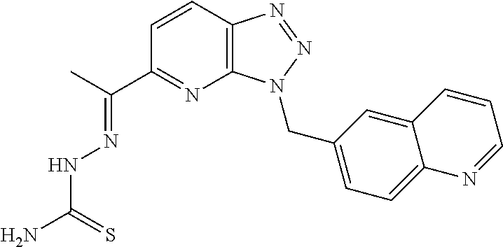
C(C)(C1=NC2=C(C=C1)N=NN2CC1=CC=C2C(=C1)C=CC=N2)=NNC(N)=S
